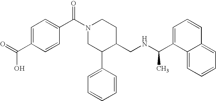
C1(C(N2CC(C3=CC=CC=C3)C(CNC(C3=CC=CC4=CC=CC=C34)C)CC2)=O)=CC=C(C(=O)O)C=C1
